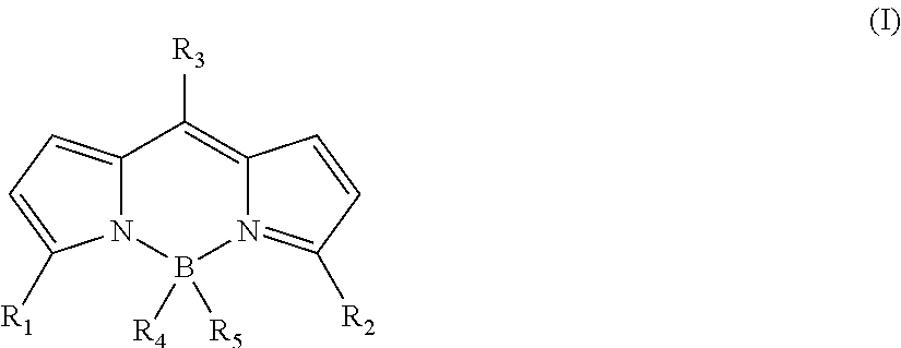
C12=C([R3])C3=CC=C([R1])N3B([R4])([R5])N1=C([R2])C=C2
